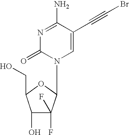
C1=C(C#CBr)C(N)=NC(=O)N1C1C(F)(F)C(O)C(CO)O1
